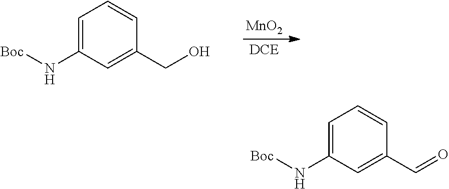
[MnO2].[DCE].C1(N[Boc])=CC=CC(CO)=C1.C1(N[Boc])=CC=CC(C=O)=C1
